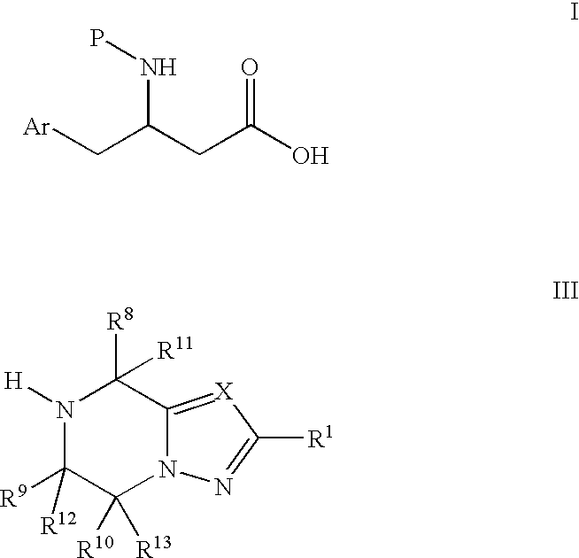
N1([H])C([R9])([R12])C([R10])([R13])N2C(=[X]C([R1])=N2)C1([R8])[R11].[Ar]CC(CC(O)=O)NP
